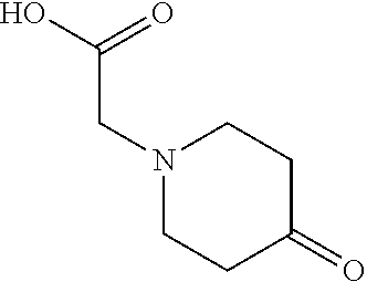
OC(=O)CN1CCC(=O)CC1
